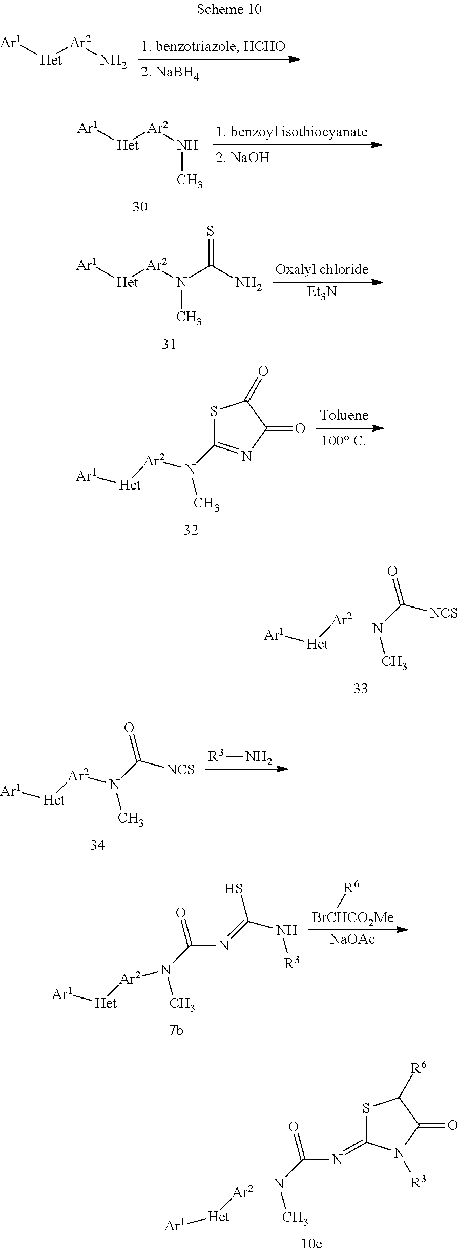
[Ar1][Het][Ar2]N.[Ar1][Het][Ar2]NC.[Ar1][Het][Ar2]N(C(=S)N)C.[Et3N].S1C(N([Ar2][Het][Ar1])C)=NC(=O)C1=O.C(NC)(=O)[NCS].[Ar2][Het][Ar1].C(N([Ar2][Het][Ar1])C)(=O)[NCS].[R3]N.[Ar2]([Het][Ar1])N(C(=O)N=C(N[R3])S)C.[R6][BrCHCO2Me].[NaOAc].[Ar2][Het][Ar1].N(C(=O)N=C1SC([R6])C(=O)N1[R3])C
